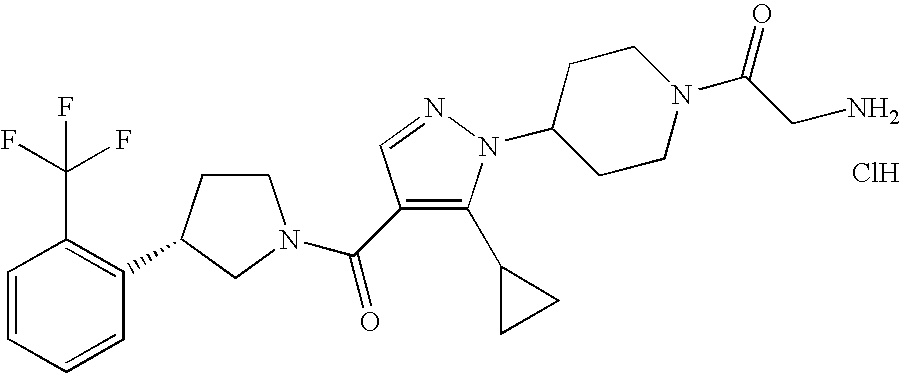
C1CC(C2=C(C(F)(F)F)C=CC=C2)CN1C(=O)C1=C(C2CC2)N(C2CCN(C(=O)CN)CC2)N=C1.Cl
